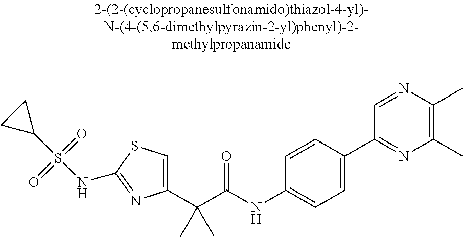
C1(C(C(NC2=CC=C(C3=NC(C)=C(C)N=C3)C=C2)=O)(C)C)=CSC(NS(C2CC2)(=O)=O)=N1
